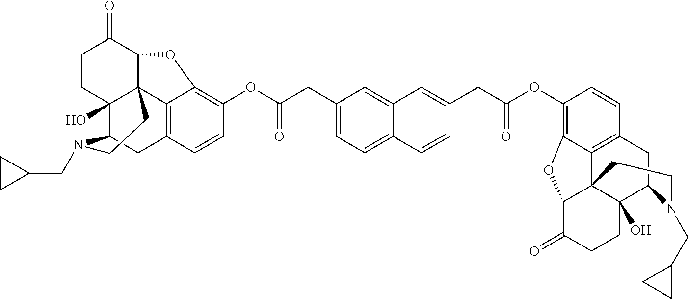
C1CC2(O)C34C(C1=O)OC1=C(OC(=O)CC5=CC=C6C(=C5)C=C(CC(OC5=C7C8=C(C=C5)CC5C9(O)C8(C(C(=O)CC9)O7)CCN5CC5CC5)=O)C=C6)C=CC(=C31)CC2N(CC1CC1)CC4
